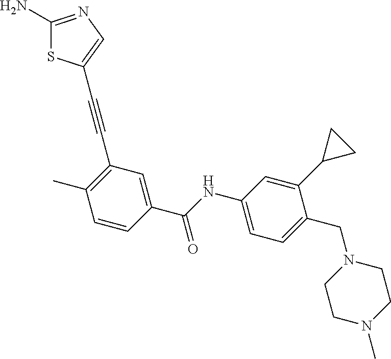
C1(N)=NC=C(C#CC2=C(C)C=CC(C(NC3=CC=C(CN4CCN(C)CC4)C(C4CC4)=C3)=O)=C2)S1
